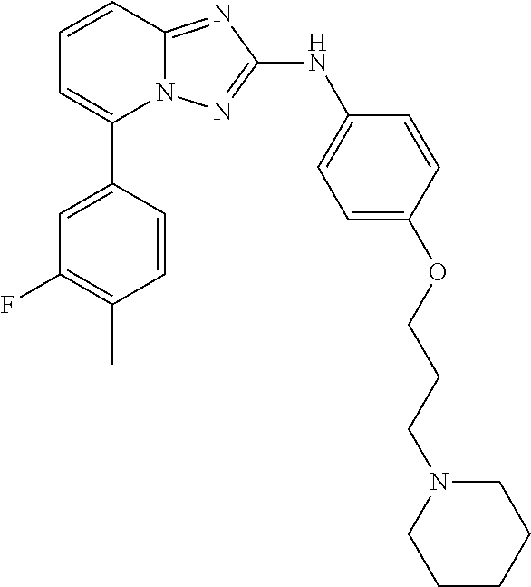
C1=CC2=NC(NC3=CC=C(OCCCN4CCCCC4)C=C3)=NN2C(C2=CC(F)=C(C)C=C2)=C1
